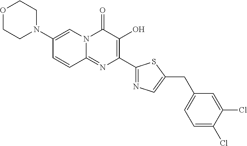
C1(N2CCOCC2)=CN2C(=NC(C3=NC=C(CC4=CC=C(Cl)C(Cl)=C4)S3)=C(O)C2=O)C=C1
